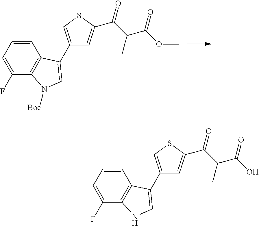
C1=CC=C(F)C2=C1C(C1=CSC(C(C(C)C(OC)=O)=O)=C1)=CN2[Boc].C1=CC=C(F)C2=C1C(C1=CSC(C(C(C)C(O)=O)=O)=C1)=CN2
